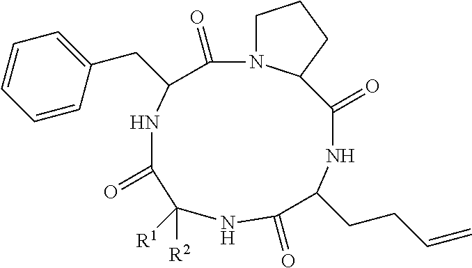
N1C(CC2=CC=CC=C2)C(=O)N2CCCC2C(=O)NC(CCC=C)C(=O)NC([R1])([R2])C1=O
